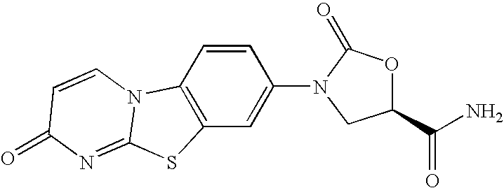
C12=C(C=CC(N3C(=O)OC(C(N)=O)C3)=C1)N1C(=NC(=O)C=C1)S2
